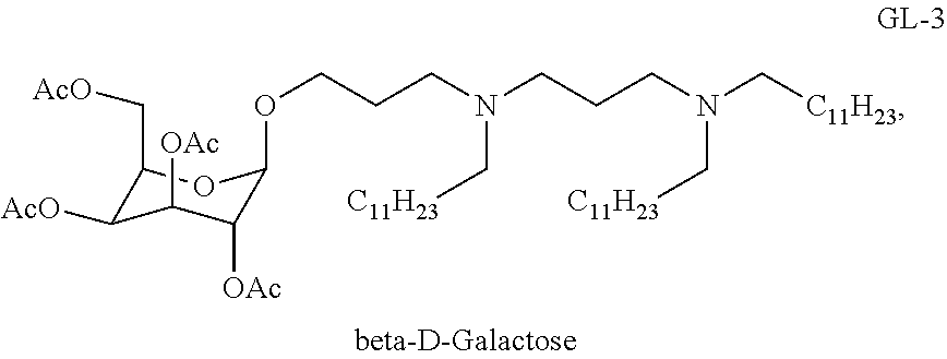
O(CCCN(CCCN(C[C11H23])C[C11H23])C[C11H23])C1C([OAc])C([OAc])C([AcO])C(C[AcO])O1
